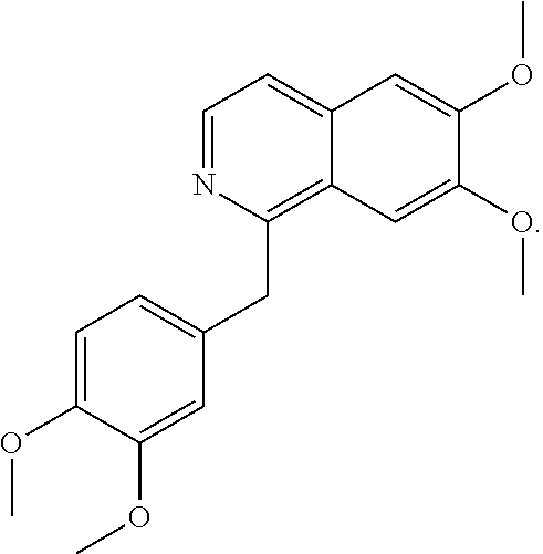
C1=C(OC)C(OC)=CC(CC2=C3C(=CC=N2)C=C(OC)C(OC)=C3)=C1
